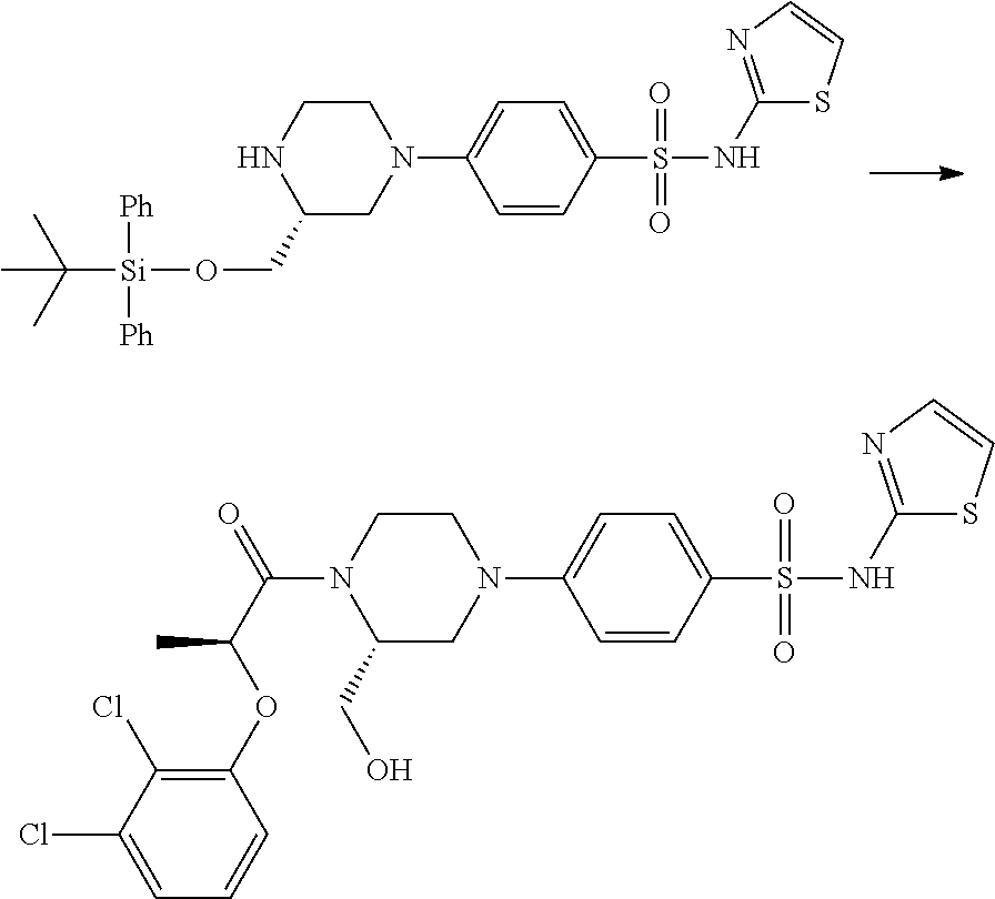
C1CNC(CO[Si](C(C)(C)C)([Ph])[Ph])CN1C1=CC=C(S(NC2=NC=CS2)(=O)=O)C=C1.C1(S(NC2=NC=CS2)(=O)=O)=CC=C(N2CCN(C(=O)C(OC3=C(Cl)C(Cl)=CC=C3)C)C(CO)C2)C=C1
